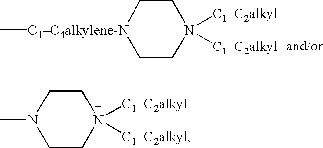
N1(C)CCN([C1C2alkyl])([C1C2alkyl])CC1.C1CN([C1C2alkyl])([C1C2alkyl])CC[C1C4alkylene-N]1C
